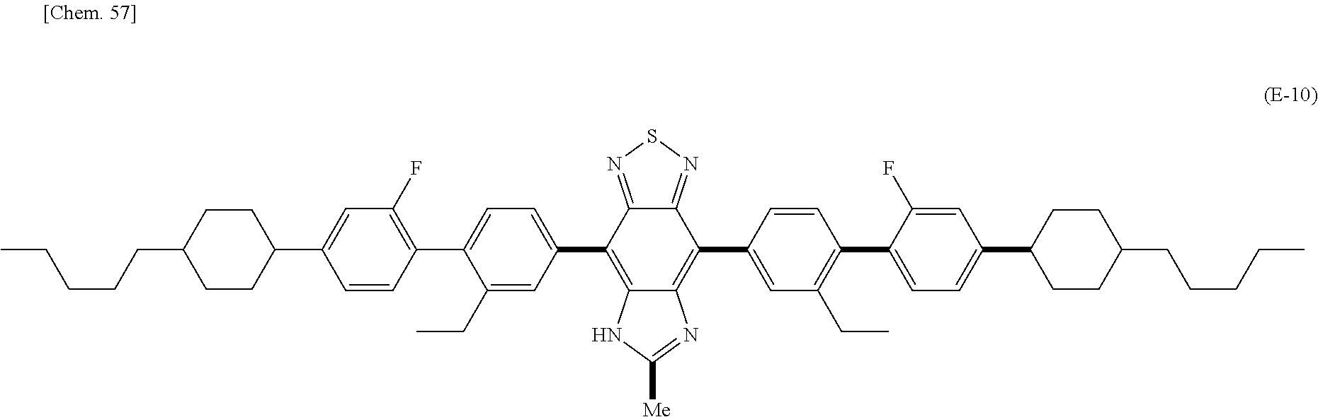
CCCCCC1CCC(C2=CC(F)=C(C3=CC=C(C4=C5C(=C(C6=CC(CC)=C(C7=CC=C(C8CCC(CCCCC)CC8)C=C7F)C=C6)C6=NSN=C46)N=C([Me])N5)C=C3CC)C=C2)CC1
